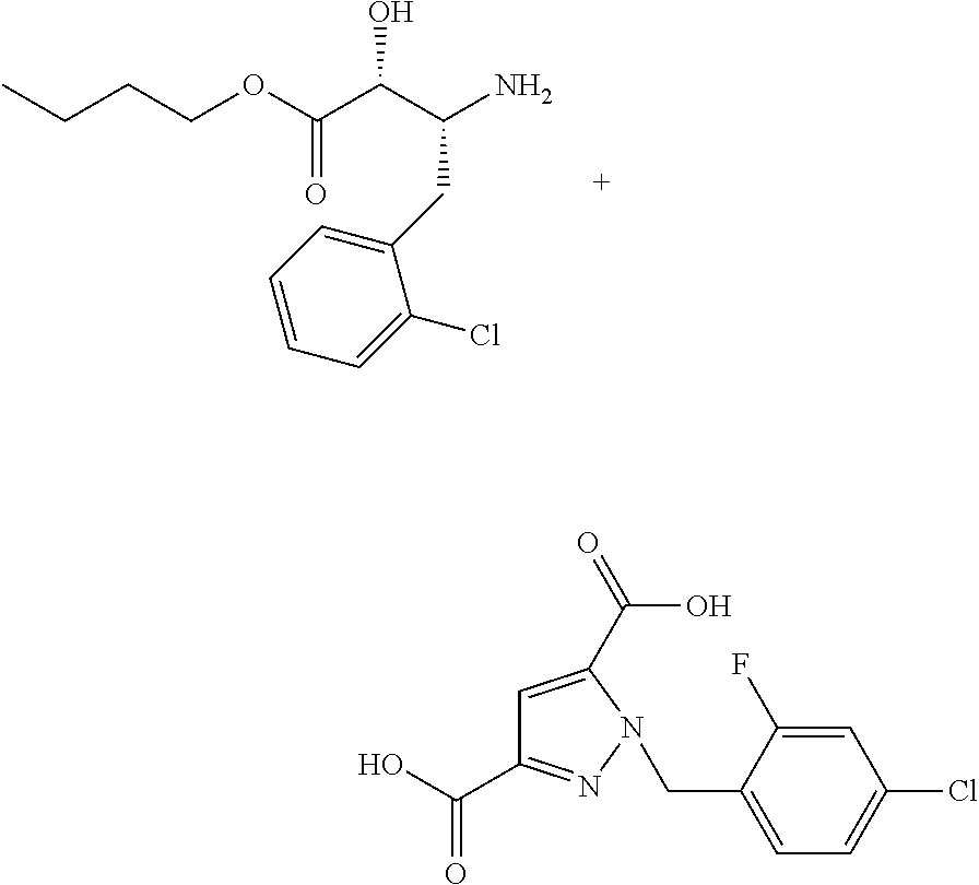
C(COC(C(C(N)CC1=CC=CC=C1Cl)O)=O)CC.OC(=O)C1=NN(CC2=CC=C(Cl)C=C2F)C(C(O)=O)=C1
